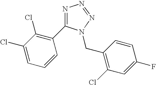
N1=C(C2=C(Cl)C(Cl)=CC=C2)N(CC2=C(Cl)C=C(F)C=C2)N=N1
